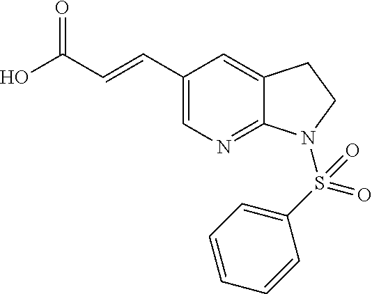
C1(C=CC(O)=O)=CN=C2C(=C1)CCN2S(C1=CC=CC=C1)(=O)=O
